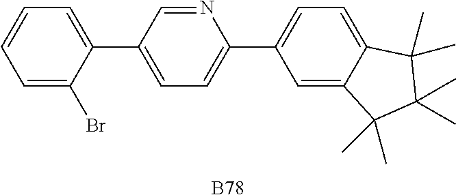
[B78].C1=NC(C2=CC=C3C(=C2)C(C)(C)C(C)(C)C3(C)C)=CC=C1C1=CC=CC=C1Br
